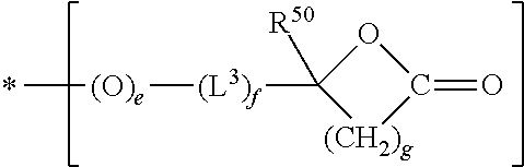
C[(O)e][(L3)f]C1([R50])[(CH2)g]C(=O)O1
